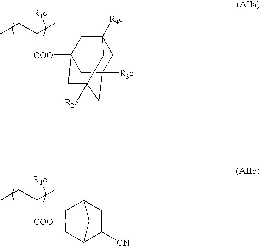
C1C2([R3c])CC3([R2c])CC([COO]C(CC)(C)[R1c])(CC1([R4c])C3)C2.C1CC2C([CN])CC1C2.C[COO]C(CC)(C)[R1c]
